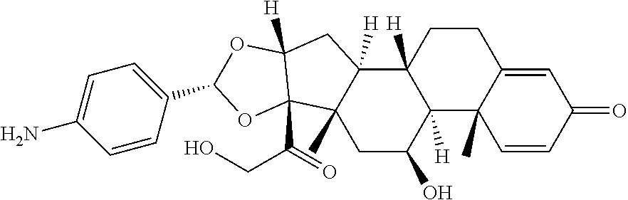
C1CC2([H])C([H])(C3(C)C1=CC(=O)C=C3)C(O)CC1(C)C2([H])CC2([H])C1(C(CO)=O)OC(C1=CC=C(N)C=C1)O2
